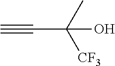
C#CC([CF3])(C)O
